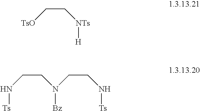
C(C[TsO])[NTs][H].N(CCN[Ts])([Bz])CCN[Ts]
